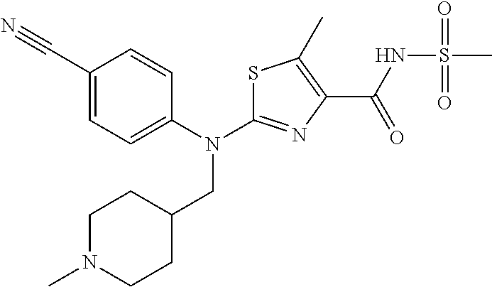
S1C(N(C2=CC=C(C#N)C=C2)CC2CCN(C)CC2)=NC(C(NS(C)(=O)=O)=O)=C1C
